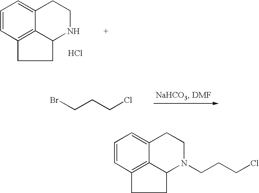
C1=CC2=C3C(=C1)CCNC3CC2.Cl.BrCCCCl.C1=CC2=C3C(=C1)CCN(CCCCl)C3CC2
